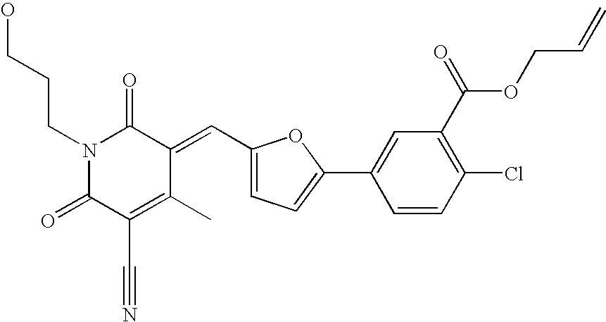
N1(CCCO)C(=O)C(C#N)=C(C)C(=CC2=CC=C(C3=CC(C(OCC=C)=O)=C(Cl)C=C3)O2)C1=O
